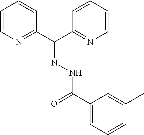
C1=CN=C(C(C2=NC=CC=C2)=NNC(=O)C2=CC=CC(C)=C2)C=C1
